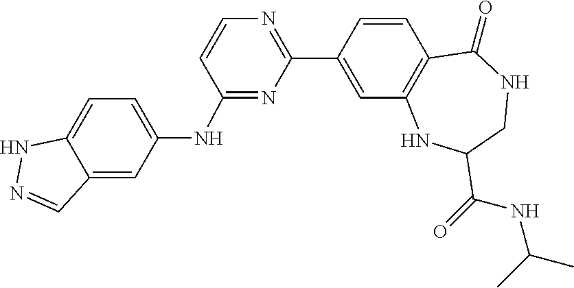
C1=CC2=C(C=C1C1=NC=CC(NC3=CC=C4C(=C3)C=NN4)=N1)NC(C(NC(C)C)=O)CNC2=O
